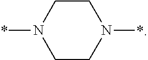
N1(*)CCN(*)CC1
